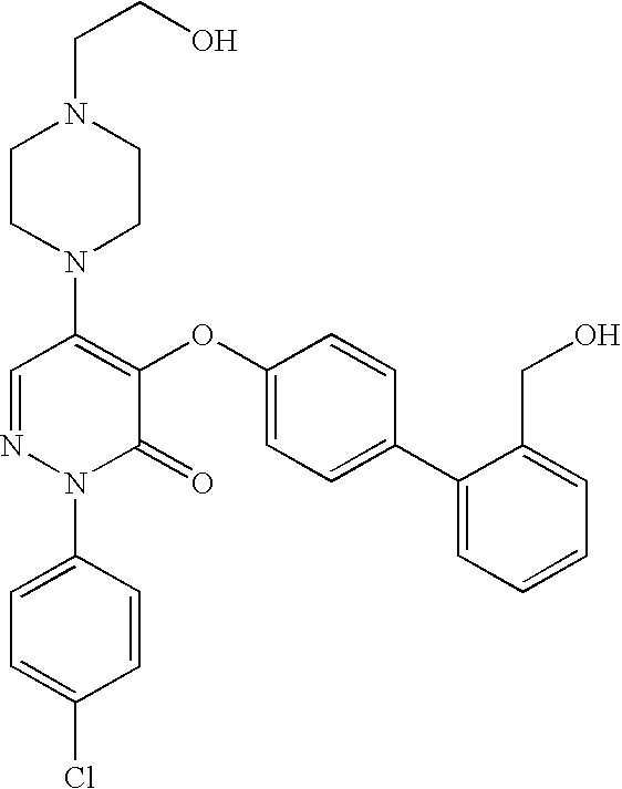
N1(C2=C(OC3=CC=C(C4=CC=CC=C4CO)C=C3)C(=O)N(C3=CC=C(Cl)C=C3)N=C2)CCN(CCO)CC1
